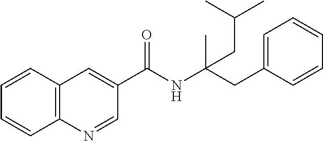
C1=CC2=C(C=C1)N=CC(C(NC(CC1=CC=CC=C1)(C)CC(C)C)=O)=C2
